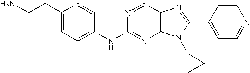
C1(CCN)=CC=C(NC2=NC3=C(C=N2)N=C(C2=CC=NC=C2)N3C2CC2)C=C1
